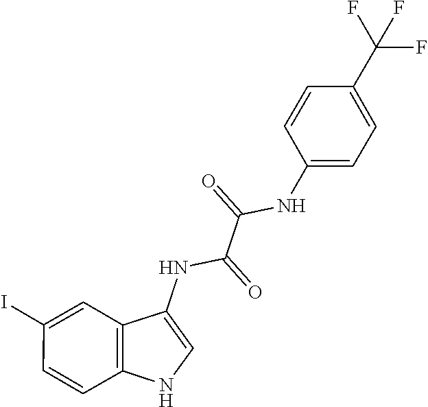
C1=C(NC(C(NC2=CNC3=C2C=C(I)C=C3)=O)=O)C=CC(C(F)(F)F)=C1
